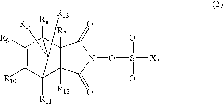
C1([R10])=C([R9])C2([R8])C3([R7])C([R12])(C1([R11])C2([R14])[R13])C(=O)N(OS([X2])(=O)=O)C3=O
